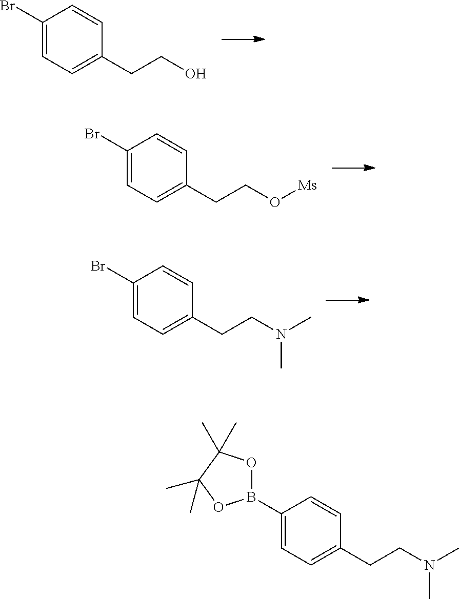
C1(Br)=CC=C(CCO)C=C1.C1(Br)=CC=C(CCO[Ms])C=C1.C1(Br)=CC=C(CCN(C)C)C=C1.C1(B2OC(C)(C)C(C)(C)O2)=CC=C(CCN(C)C)C=C1
